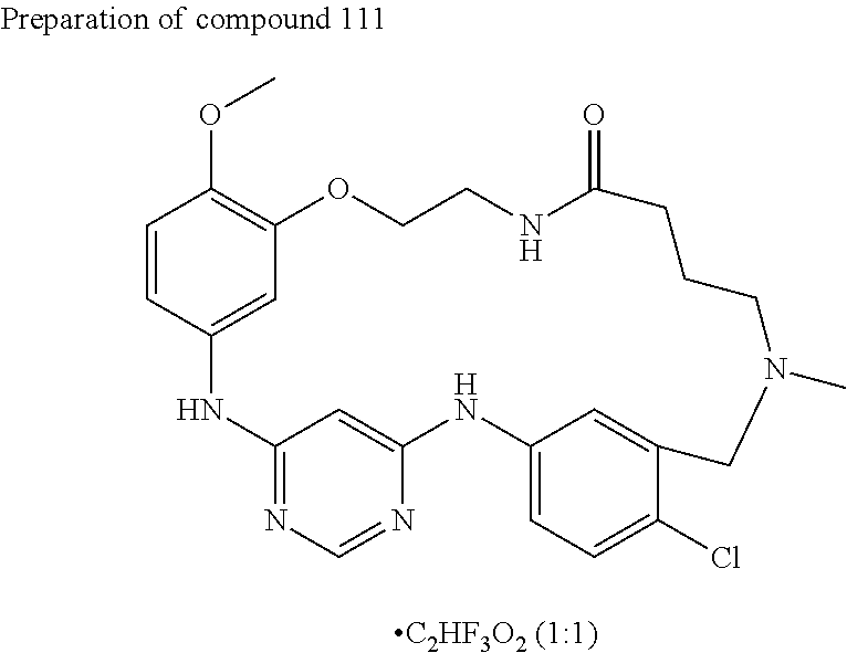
C12=NC=NC(=C1)NC1=CC=C(Cl)C(=C1)CN(C)CCCC(=O)NCCOC1=C(OC)C=CC(=C1)N2
